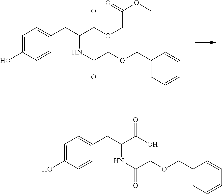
C1=C(O)C=CC(CC(NC(COCC2=CC=CC=C2)=O)C(OCC(OC)=O)=O)=C1.C1=C(O)C=CC(CC(NC(COCC2=CC=CC=C2)=O)C(O)=O)=C1
